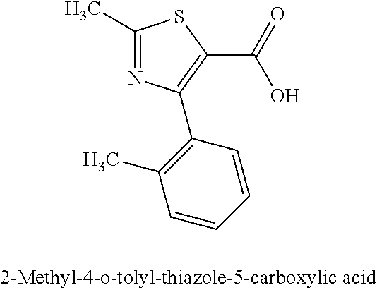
C1(C)=NC(C2=C(C)C=CC=C2)=C(C(=O)O)S1
